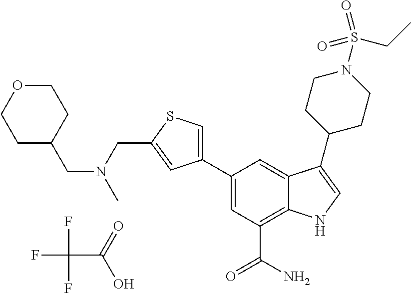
FC(F)(F)C(=O)O.C1=C(C2=CSC(CN(C)CC3CCOCC3)=C2)C=C2C(=C1C(N)=O)NC=C2C1CCN(S(=O)(=O)CC)CC1
